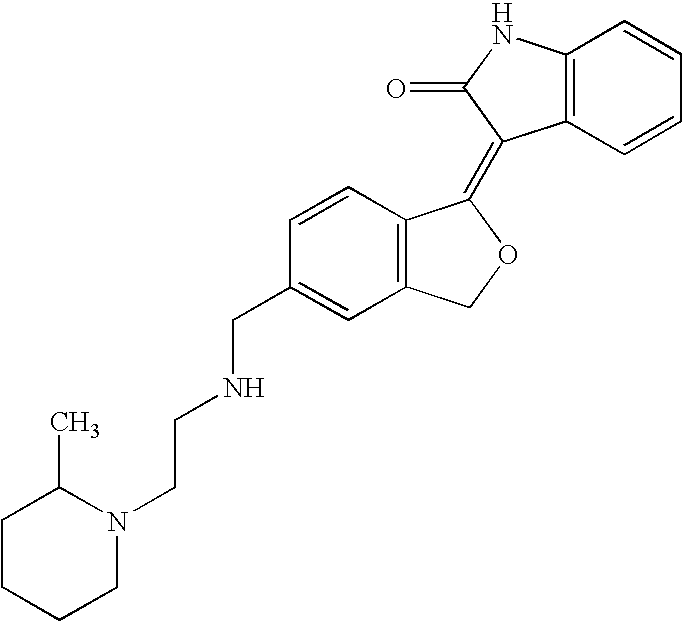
C1=CC(CNCCN2C(C)CCCC2)=CC2=C1C(=C1C3=C(C=CC=C3)NC1=O)OC2
